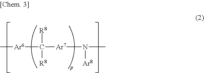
C[Ar6]C([Ar7]N(C)[Ar8])([R8])[R8]
